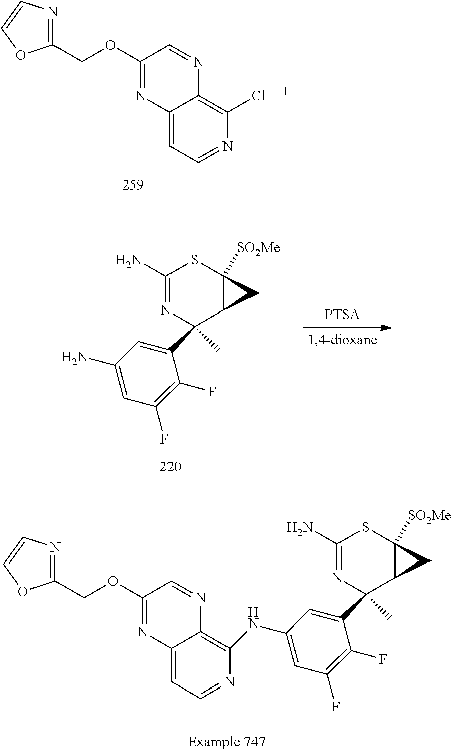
C1(COC2=NC3=CC=NC(Cl)=C3N=C2)=NC=CO1.C1(N)=NC(C2=CC(N)=CC(F)=C2F)(C)C2C([SO2Me])(S1)C2.C1(COC2=NC3=CC=NC(NC4=CC(F)=C(F)C(C5(C)N=C(N)SC6([SO2Me])C5C6)=C4)=C3N=C2)=NC=CO1
